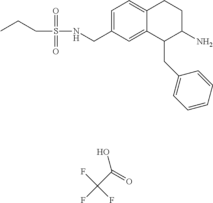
C1=C(CNS(=O)(=O)CCC)C=C2C(=C1)CCC(N)C2CC1=CC=CC=C1.FC(F)(F)C(=O)O
